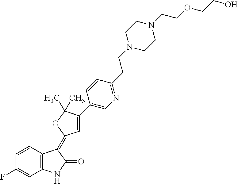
C1=CC2=C(C=C1F)NC(=O)C2=C1C=C(C2=CN=C(CCN3CCN(CCOCCO)CC3)C=C2)C(C)(C)O1
